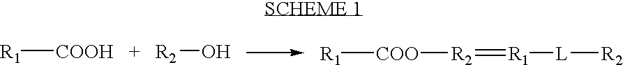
[R1][COOH   +   R2]O.[R1][COO][R2]=[R1][L][R2]
